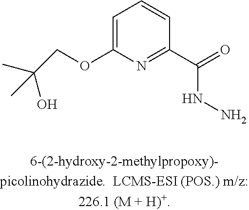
CC(COC1=CC=CC(C(NN)=O)=N1)(O)C
